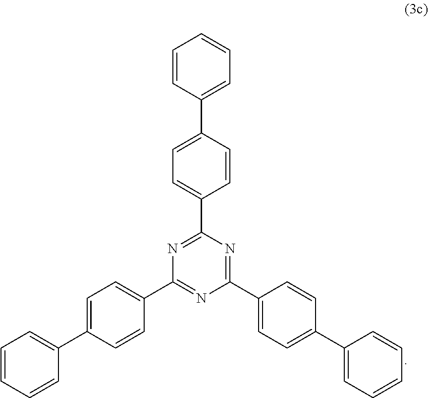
C1=CC=CC(C2=CC=C(C3=NC(C4=CC=C(C5=CC=CC=C5)C=C4)=NC(C4=CC=C(C5=CC=CC=C5)C=C4)=N3)C=C2)=C1
